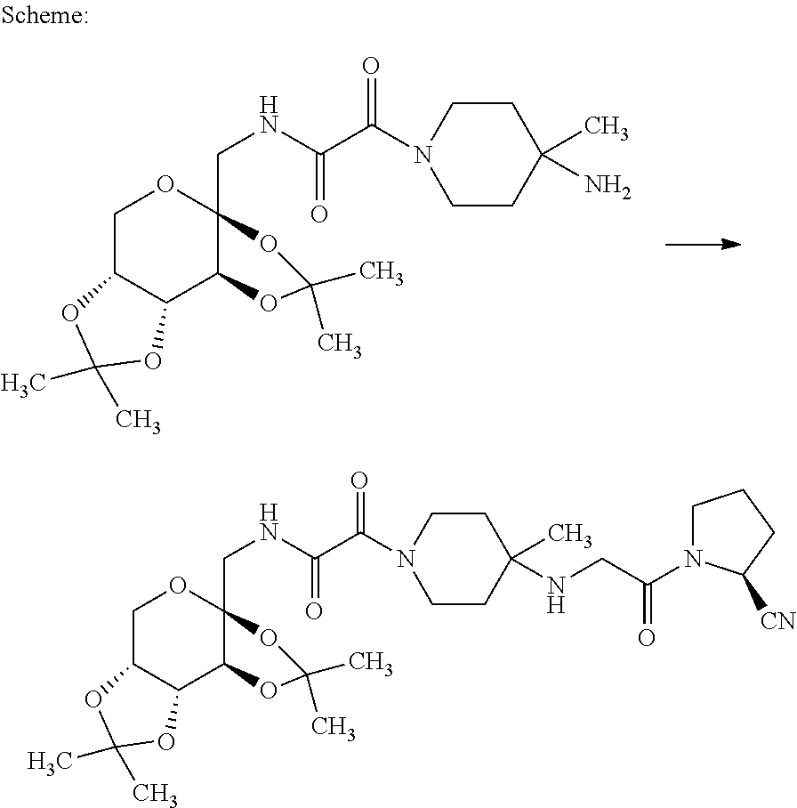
C1C2C(C3C(CNC(C(=O)N4CCC(C)(N)CC4)=O)(O1)OC(C)(C)O3)OC(C)(C)O2.C1C2C(C3C(CNC(C(=O)N4CCC(C)(NCC(=O)N5CCCC5[CN])CC4)=O)(O1)OC(C)(C)O3)OC(C)(C)O2
